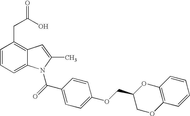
C1=CC=C2C(=C1CC(O)=O)C=C(C)N2C(C1=CC=C(OCC2COC3=C(O2)C=CC=C3)C=C1)=O
